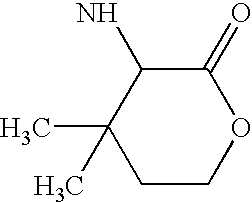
C1COC(=O)C(N)C1(C)C
